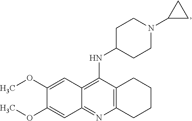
C12=C(N=C3C(=C1NC1CCN(C4CC4)CC1)C=C(OC)C(OC)=C3)CCCC2
